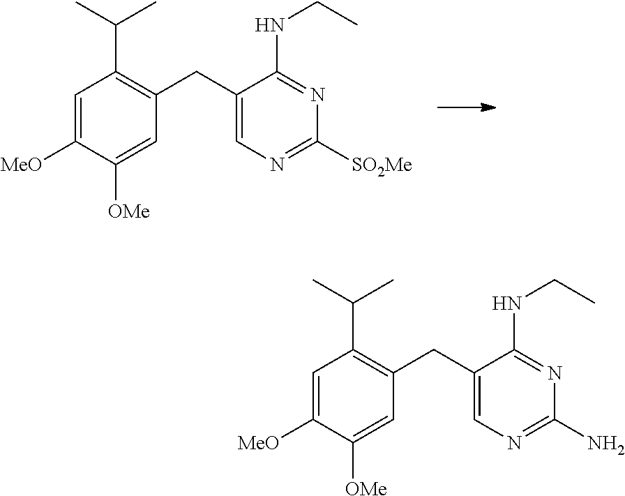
N1=C([SO2Me])N=C(NCC)C(CC2=C(C(C)C)C=C([MeO])C([OMe])=C2)=C1.N1=C(N)N=C(NCC)C(CC2=C(C(C)C)C=C([MeO])C([OMe])=C2)=C1
